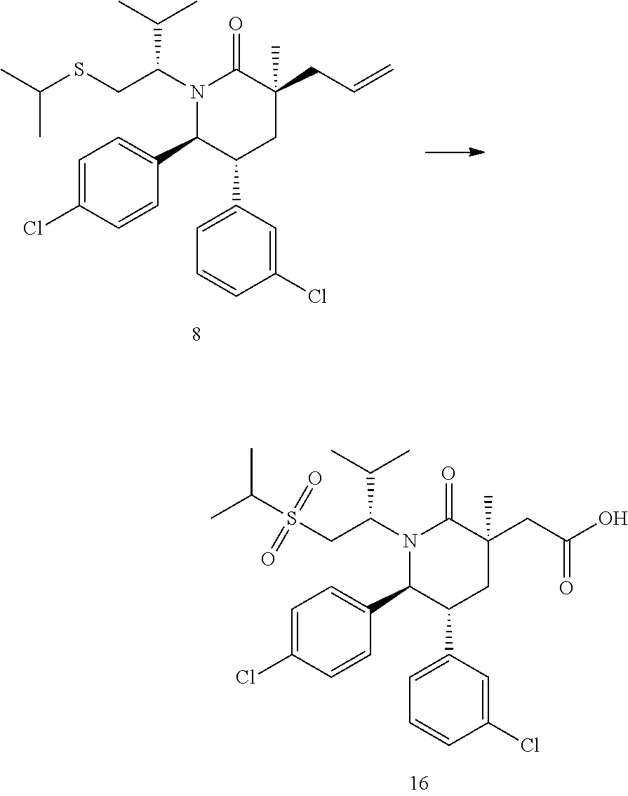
C1=C(Cl)C=CC(C2C(C3=CC=CC(Cl)=C3)CC(CC=C)(C)C(=O)N2C(CSC(C)C)C(C)C)=C1.C1=C(Cl)C=CC(C2C(C3=CC=CC(Cl)=C3)CC(CC(O)=O)(C)C(=O)N2C(CS(C(C)C)(=O)=O)C(C)C)=C1
